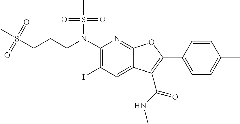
C1(N(CCCS(C)(=O)=O)S(C)(=O)=O)=C(I)C=C2C(=N1)OC(C1=CC=C(C)C=C1)=C2C(NC)=O
